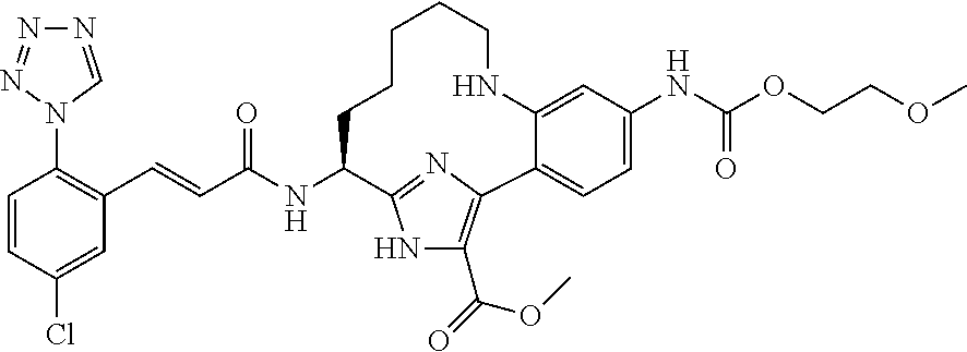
N1=CN(C2=C(C=CC(NC3CCCCCNC4=CC(NC(OCCOC)=O)=CC=C4C4=C(C(=O)OC)NC3=N4)=O)C=C(Cl)C=C2)N=N1
